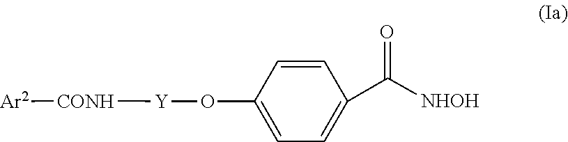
O([Y][CONH][Ar2])C1=CC=C(C([NHOH])=O)C=C1
